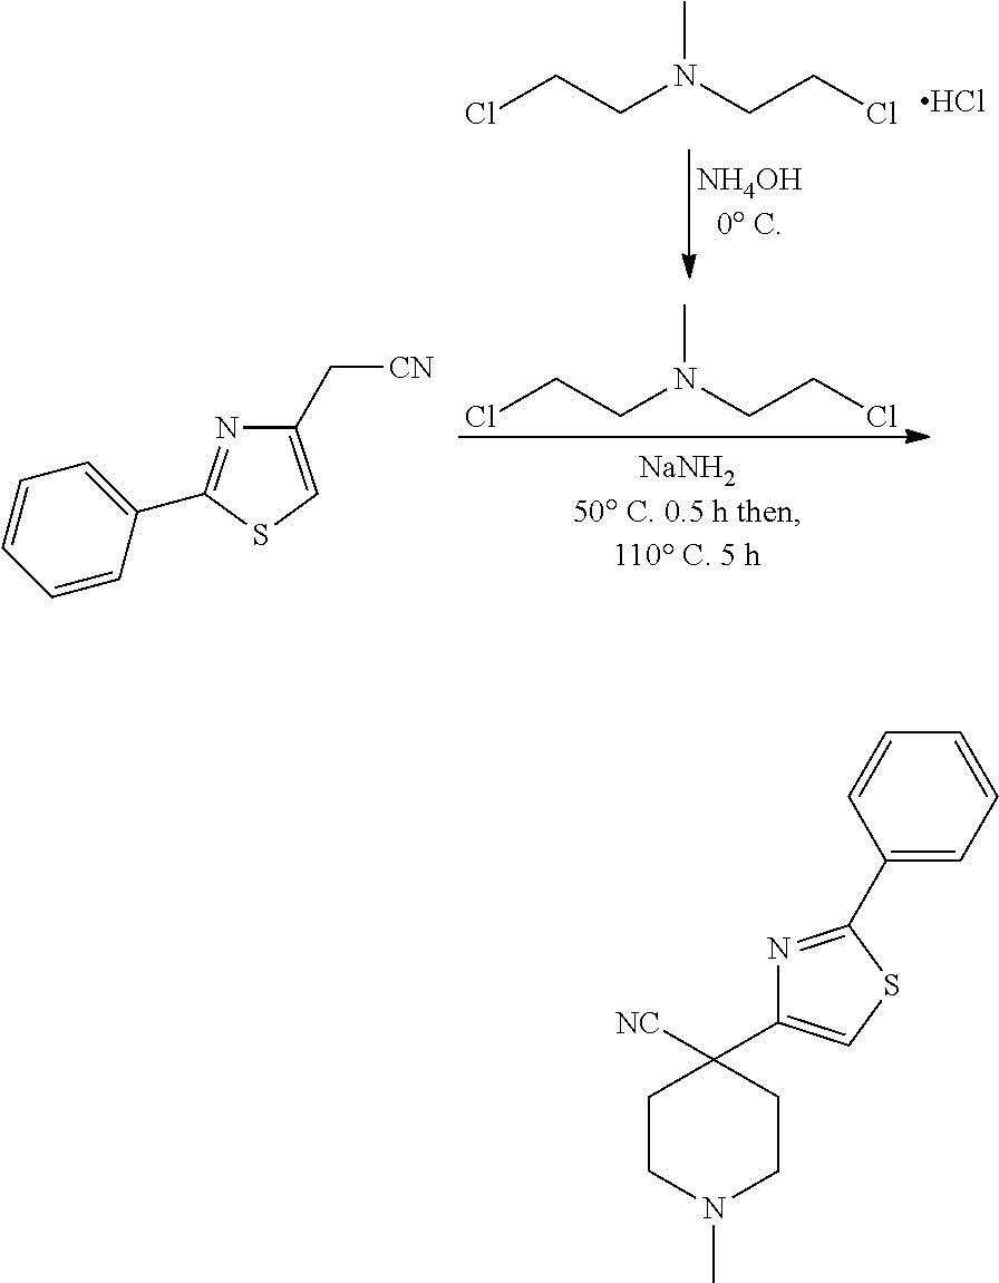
ClCCN(CCCl)C.Cl.ClCCN(CCCl)C.C1=C(C2=NC(C[CN])=CS2)C=CC=C1.C1CN(C)CCC1([NC])C1=CSC(C2=CC=CC=C2)=N1
